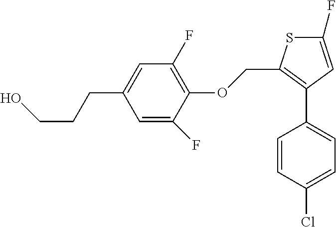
S1C(F)=CC(C2=CC=C(Cl)C=C2)=C1COC1=C(F)C=C(CCCO)C=C1F
